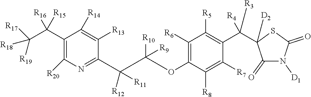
C1(C(C([R18])([R19])[R17])([R16])[R15])=C([R20])N=C(C([R12])([R11])C([R10])(OC2=C([R6])C([R5])=C(C([R3])([R4])C3([D2])C(=O)N([D1])C(=O)S3)C([R7])=C2[R8])[R9])C([R13])=C1[R14]
